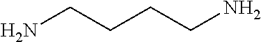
C(CCCN)N
